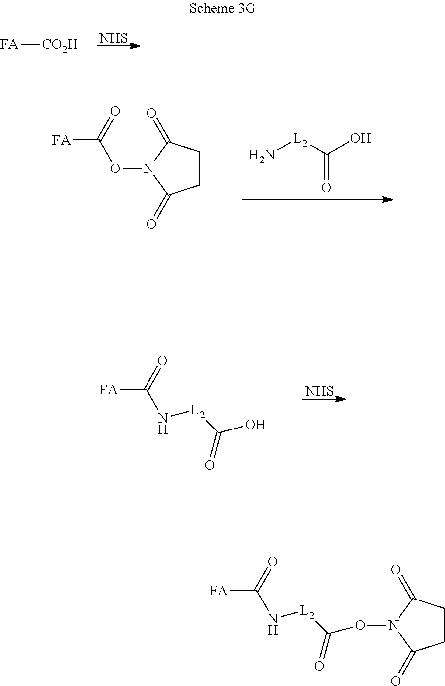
[NHS].[FA][CO2H].[NHS].N(C(=O)[FA])[L2]C(=O)O.N[L2]C(=O)O.C1CC(=O)N(OC(=O)[FA])C1=O.C1CC(=O)N(OC([L2]NC([FA])=O)=O)C1=O
